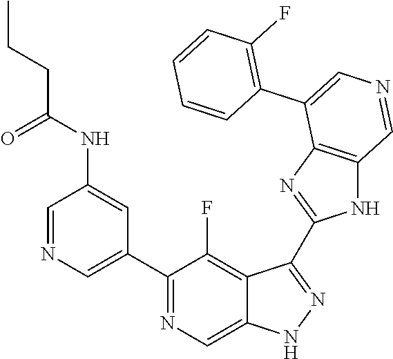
C1(C2=CN=CC(NC(CCC)=O)=C2)=NC=C2C(=C1F)C(C1=NC3=C(N1)C=NC=C3C1=C(F)C=CC=C1)=NN2
